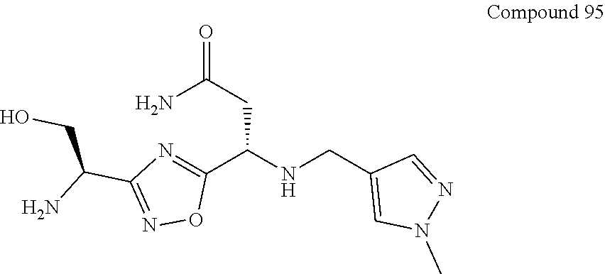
C1(C(NCC2=CN(C)N=C2)CC(=O)N)=NC(C(N)CO)=NO1
